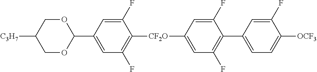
C1(F)=CC(C2OCC([C3H7])CO2)=CC(F)=C1[CF2O]C1=CC(F)=C(C2=CC=C([OCF3])C(F)=C2)C(F)=C1
